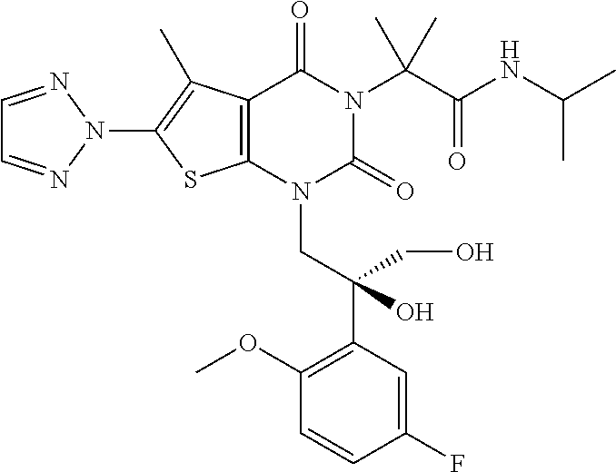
C12=C(N(CC(C3=C(OC)C=CC(F)=C3)(CO)O)C(=O)N(C(C(NC(C)C)=O)(C)C)C1=O)SC(N1N=CC=N1)=C2C
